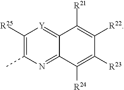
C1([R25])=C(C)N=C2C(=[Y]1)C([R21])=C([R22])C([R23])=C2[R24]
